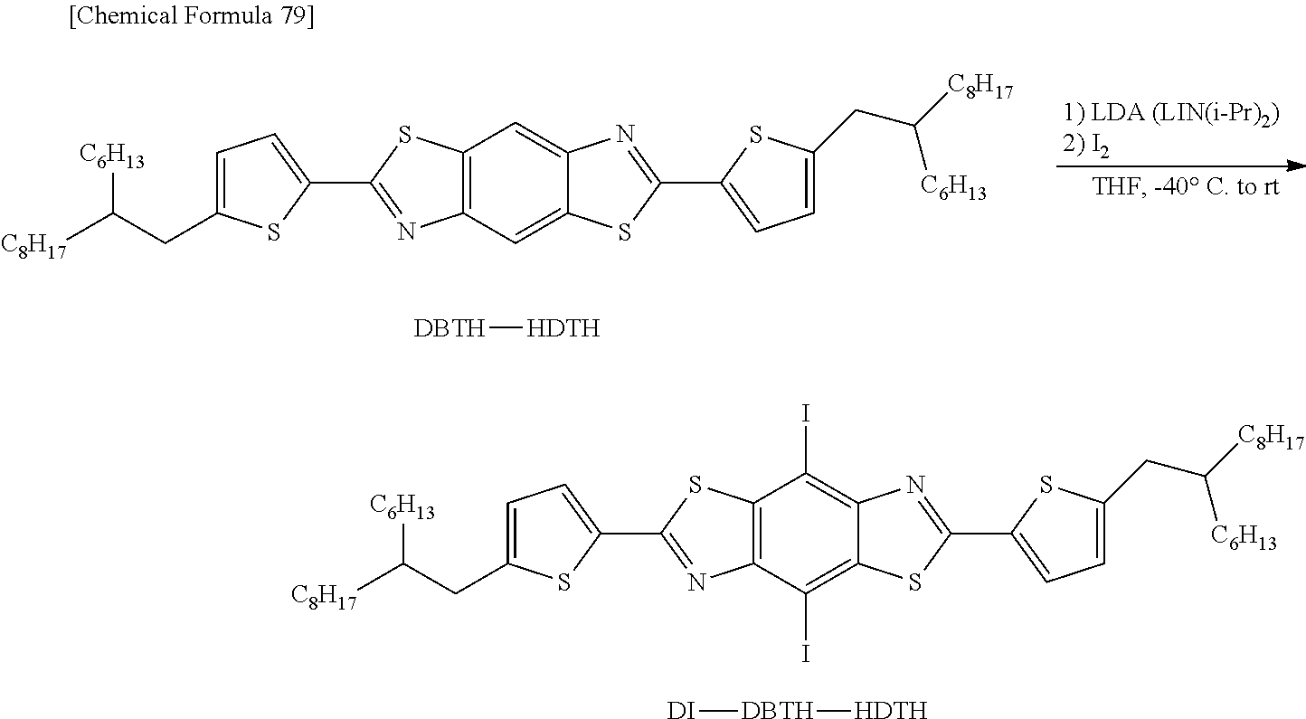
C12=C(C=C3C(=C1)N=C(C1=CC=C(CC([C6H13])[C8H17])S1)S3)N=C(C1=CC=C(CC([C8H17])[C6H13])S1)S2.[DBTH][HDTH].C12=C(C(I)=C3C(=C1I)N=C(C1=CC=C(CC([C6H13])[C8H17])S1)S3)N=C(C1=CC=C(CC([C8H17])[C6H13])S1)S2.[DBTH]([HDTH])[DI]
